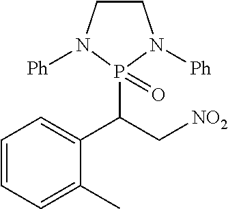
C1CN([Ph])P(C(C[NO2])C2=CC=CC=C2C)(=O)N1[Ph]
